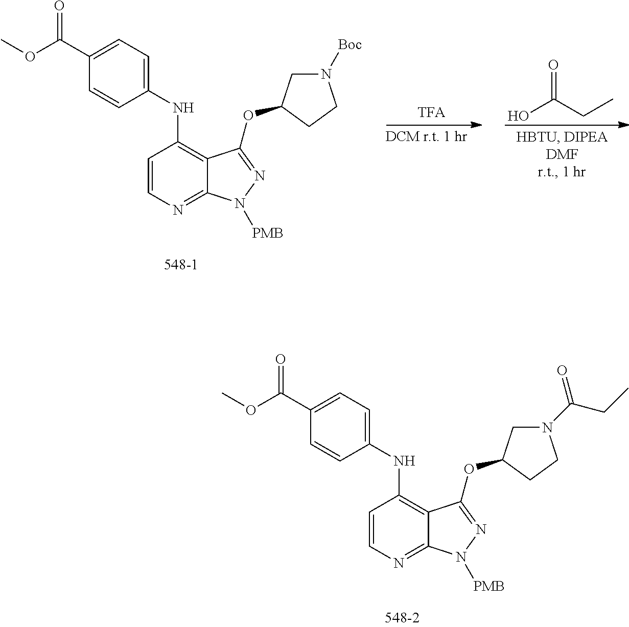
C1=CN=C2C(=C1NC1=CC=C(C(OC)=O)C=C1)C(OC1CN(C(CC)=O)CC1)=NN2[PMB].C1=CN=C2C(=C1NC1=CC=C(C(OC)=O)C=C1)C(OC1CN([Boc])CC1)=NN2[PMB].OC(CC)=O
